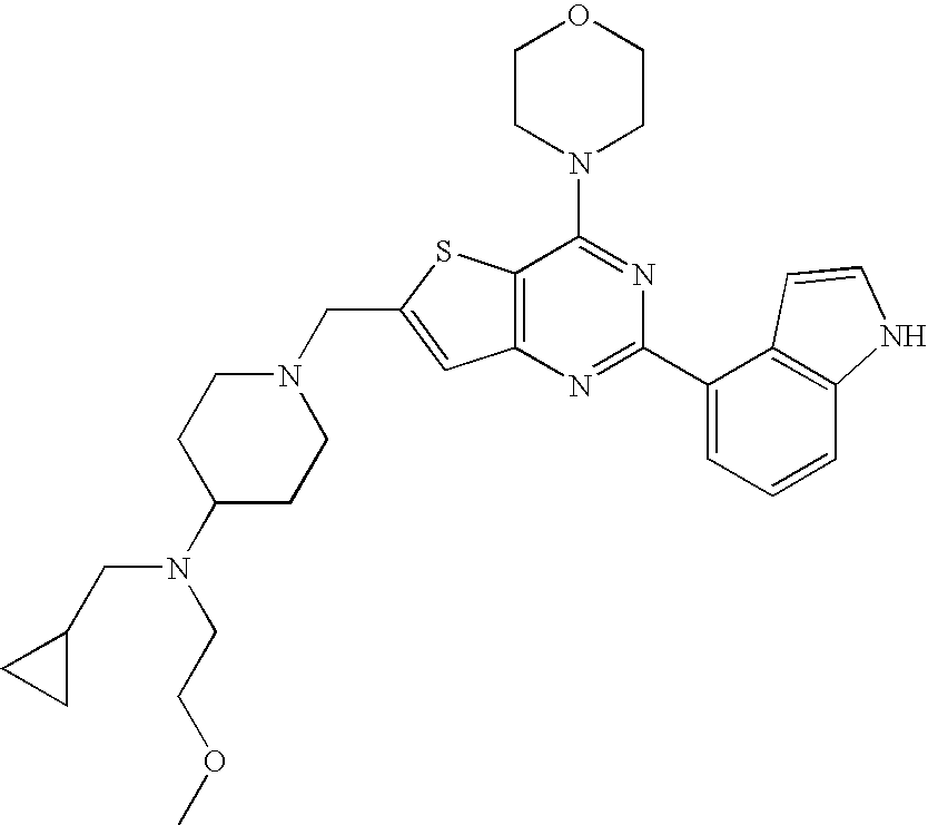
C12=C(N=C(C3=CC=CC4=C3C=CN4)N=C1N1CCOCC1)C=C(CN1CCC(N(CCOC)CC3CC3)CC1)S2
